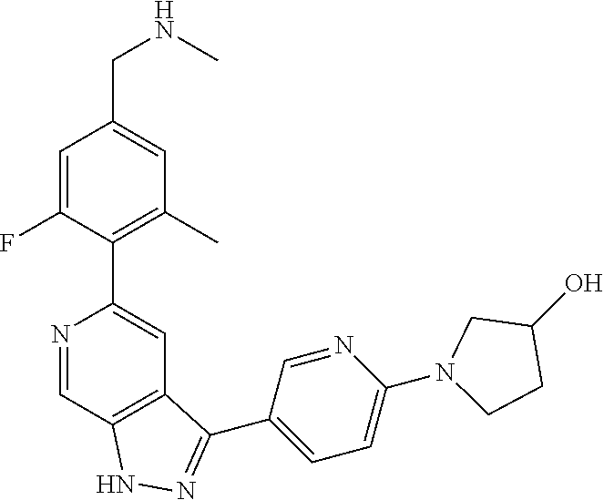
N1=CC2=C(C=C1C1=C(C)C=C(CNC)C=C1F)C(C1=CC=C(N3CC(O)CC3)N=C1)=NN2
